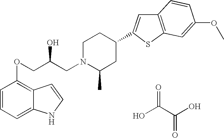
C1=CC=C2C(=C1OCC(CN1C(C)CC(C3=CC4=C(S3)C=C(OC)C=C4)CC1)O)C=CN2.OC(C(O)=O)=O
